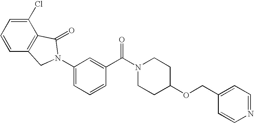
C1=C(N2CC3=C(C(Cl)=CC=C3)C2=O)C=C(C(N2CCC(OCC3=CC=NC=C3)CC2)=O)C=C1
